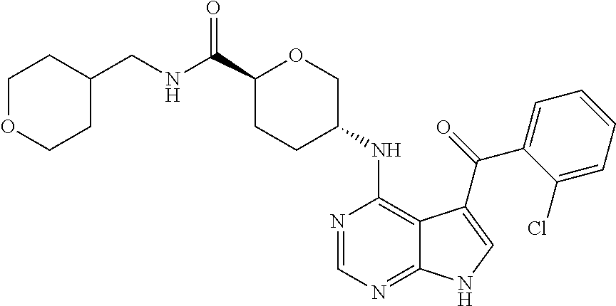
C1(C(NCC2CCOCC2)=O)CCC(NC2=C3C(=NC=N2)NC=C3C(=O)C2=CC=CC=C2Cl)CO1
